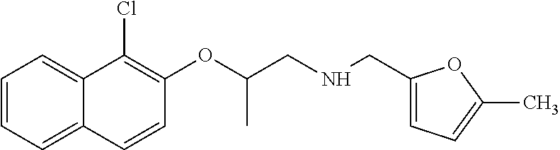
C1=CC=C2C(=C1)C(Cl)=C(OC(CNCC1=CC=C(C)O1)C)C=C2
